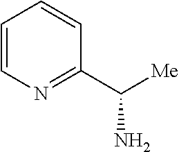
C1=CN=C(C([Me])N)C=C1
